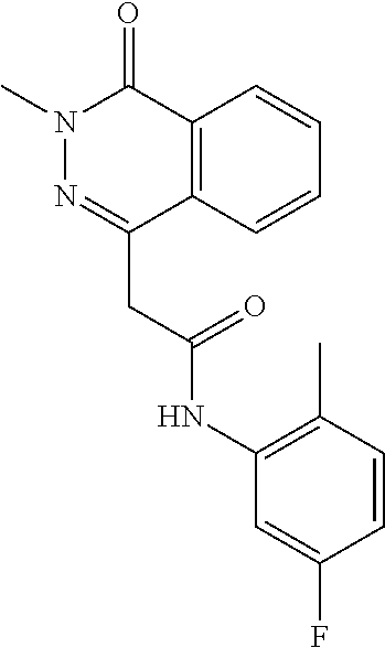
C12=C(C=CC=C1)C(CC(NC1=C(C)C=CC(F)=C1)=O)=NN(C)C2=O
